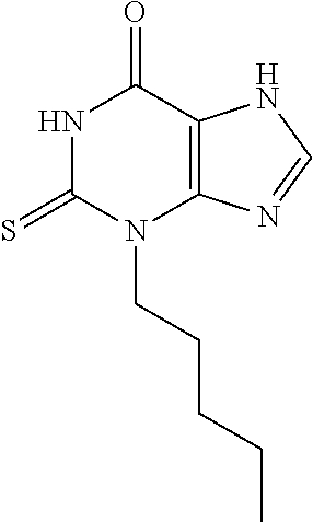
N1C(=S)N(CCCCC)C2=C(C1=O)NC=N2
